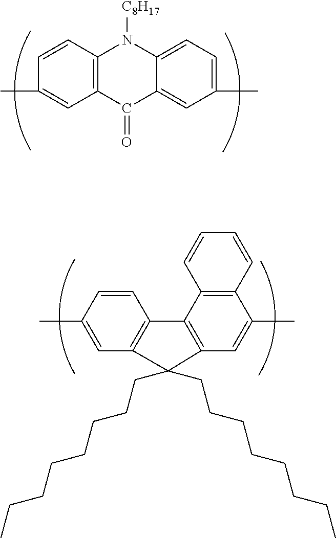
C1=CC(C)=CC2=C1C1=C(C=C(C)C3=C1C=CC=C3)C2(CCCCCCCC)CCCCCCCC.C12=C(C=CC(C)=C1)N([C8H17])C1=CC=C(C)C=C1C2=O
